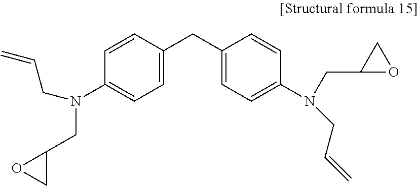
C1=C(CC2=CC=C(N(CC3OC3)CC=C)C=C2)C=CC(N(CC2OC2)CC=C)=C1
